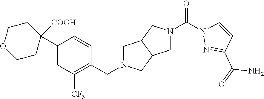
N1(C(N2N=C(C(=O)N)C=C2)=O)CC2C(C1)CN(CC1=C([CF3])C=C(C3([COOH])CCOCC3)C=C1)C2
